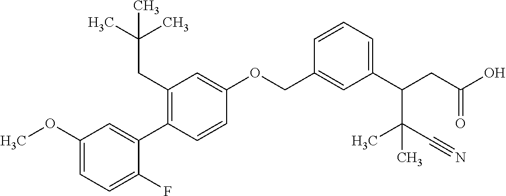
C1(OC)=CC=C(F)C(C2=C(CC(C)(C)C)C=C(OCC3=CC(C(CC(O)=O)C(C)(C#N)C)=CC=C3)C=C2)=C1
